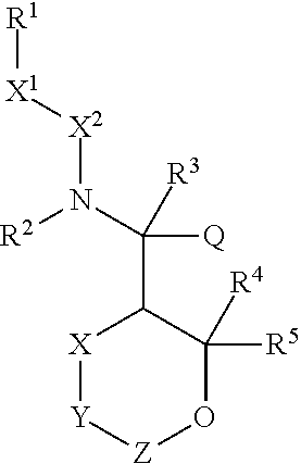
[X2](N(C([Q])(C1[X][Y][Z]OC1([R4])[R5])[R3])[R2])[X1][R1]
